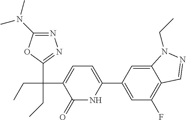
C12=CC(C3=CC=C(C(CC)(C4=NN=C(N(C)C)O4)CC)C(=O)N3)=CC(F)=C1C=NN2CC
